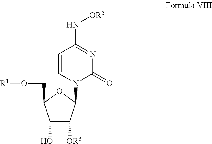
C1(O)C([OR3])C(N2C(=O)N=C(N[OR5])C=C2)OC1CO[R1]
